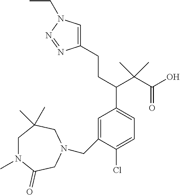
C1=C(CN2CC(=O)N(C)CC(C)(C)C2)C(Cl)=CC=C1C(CCC1=CN(CC)N=N1)C(C(O)=O)(C)C
